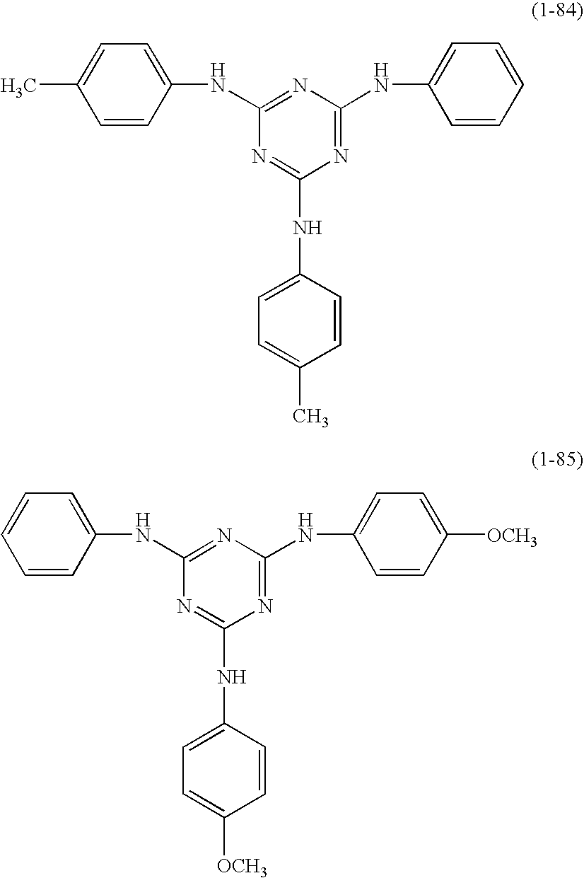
C1=CC(NC2=NC(NC3=CC=CC=C3)=NC(NC3=CC=C(C)C=C3)=N2)=CC=C1C.C1=CC(NC2=NC(NC3=CC=C([OCH3])C=C3)=NC(NC3=CC=C([OCH3])C=C3)=N2)=CC=C1
